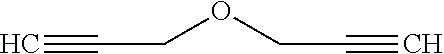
C(OCC#C)C#C
